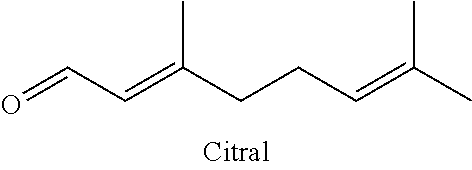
O=CC=C(CCC=C(C)C)C
